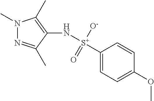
N1(C)N=C(C)C(N[S+](C2=CC=C(OC)C=C2)([O-])=O)=C1C
